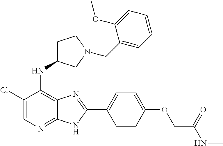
C1(Cl)=CN=C2C(=C1NC1CCN(CC3=CC=CC=C3OC)C1)N=C(C1=CC=C(OCC(NC)=O)C=C1)N2
